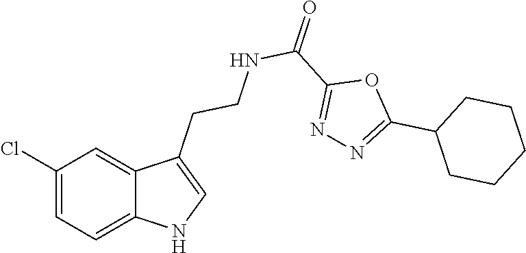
C12=CC=C(Cl)C=C1C(CCNC(C1=NN=C(C3CCCCC3)O1)=O)=CN2
